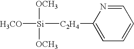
[H3CO][Si]([C2H4]C1=CC=CC=N1)([OCH3])[OCH3]
